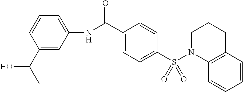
C1(C(C)O)=CC(NC(C2=CC=C(S(N3C4=C(CCC3)C=CC=C4)(=O)=O)C=C2)=O)=CC=C1
